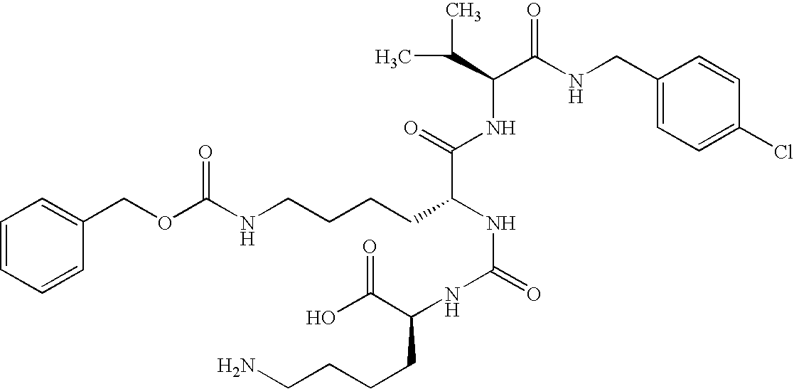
C1=CC=CC(COC(NCCCCC(NC(=O)NC(C(O)=O)CCCCN)C(NC(C(C)C)C(NCC2=CC=C(Cl)C=C2)=O)=O)=O)=C1
